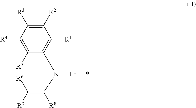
C1([R2])=C([R3])C([R4])=C([R5])C(N(C([R8])=C([R7])[R6])[L1]*)=C1[R1]
